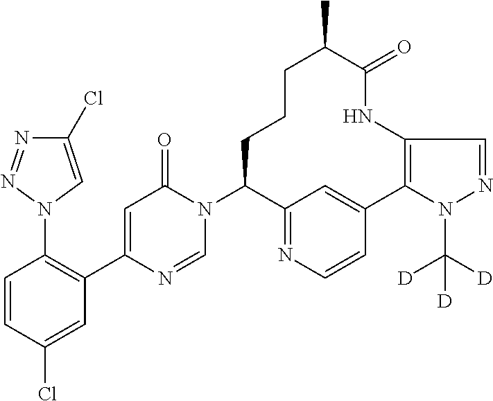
C1(N2C=NC(C3=C(N4C=C(Cl)N=N4)C=CC(Cl)=C3)=CC2=O)C2=NC=CC(=C2)C2=C(NC(=O)C(C)CCC1)C=NN2C([D])([D])[D]
